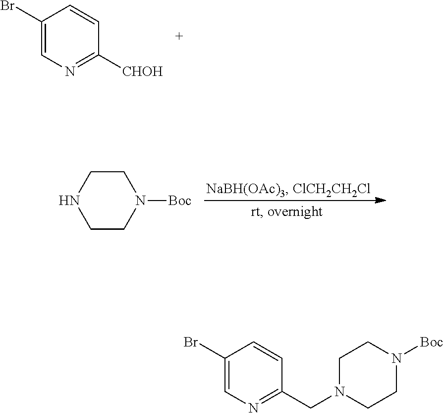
C1(Br)=CN=C([CHOH])C=C1.C1CN([Boc])CCN1.C1(Br)=CN=C(CN2CCN([Boc])CC2)C=C1
